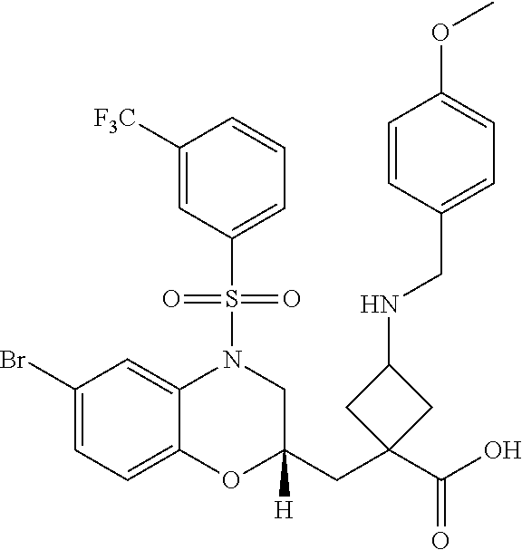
C1(Br)=CC=C2C(=C1)N(S(C1=CC=CC([F3C])=C1)(=O)=O)CC(CC1(C(O)=O)CC(NCC3=CC=C(OC)C=C3)C1)([H])O2
